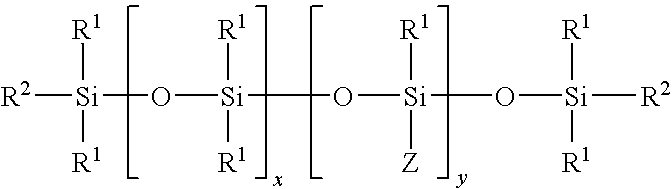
[R2][Si](O[Si](O[Si](O[Si]([R2])([R1])[R1])([R1])[Z])([R1])[R1])([R1])[R1]
